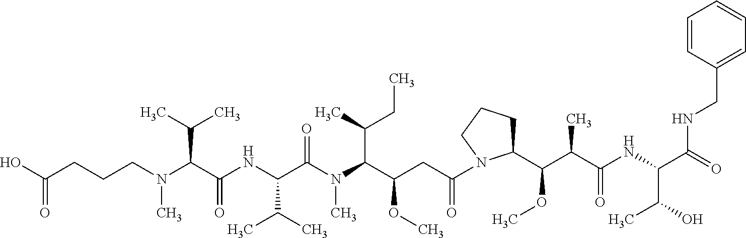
N(C(C(NC(C(C)C)C(N(C)C(C(C)CC)C(CC(=O)N1C(C(C(C(=O)NC(C(=O)NCC2=CC=CC=C2)C(C)O)C)OC)CCC1)OC)=O)=O)C(C)C)(C)CCCC(O)=O
